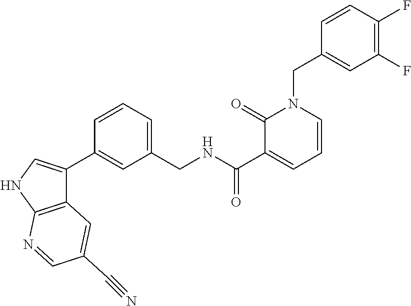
C1=CC(F)=C(F)C=C1CN1C(=O)C(C(NCC2=CC=CC(C3=CNC4=C3C=C(C#N)C=N4)=C2)=O)=CC=C1
